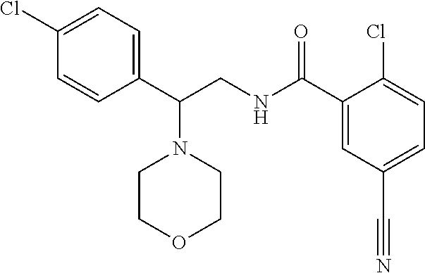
C1(C(CNC(C2=CC(C#N)=CC=C2Cl)=O)N2CCOCC2)=CC=C(Cl)C=C1
